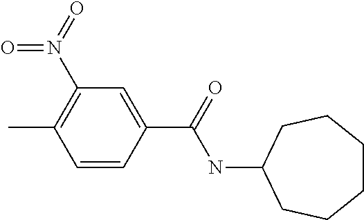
C1=C(C(NC2CCCCCC2)=O)C=CC(C)=C1N(=O)=O
